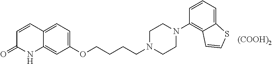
[(COOH)2].C12=CC(OCCCCN3CCN(C4=C5C(=CC=C4)SC=C5)CC3)=CC=C1C=CC(=O)N2
